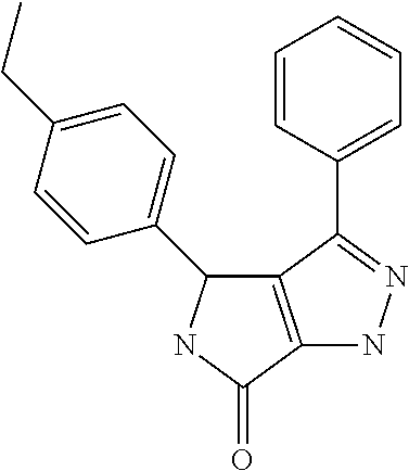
C1=CC(C2=NNC3=C2C(C2=CC=C(CC)C=C2)NC3=O)=CC=C1
